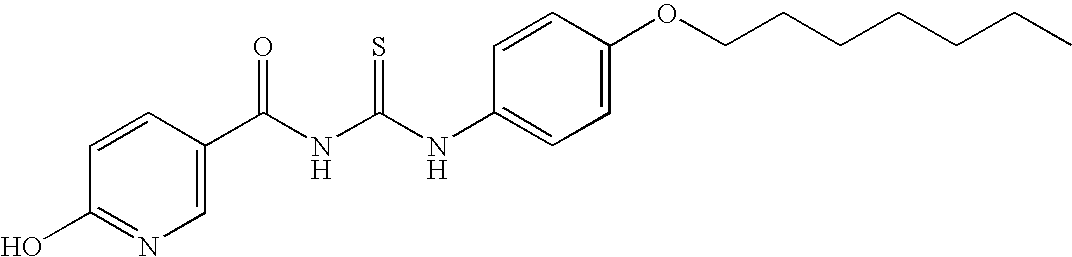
C(NC(NC1=CC=C(OCCCCCCC)C=C1)=S)(=O)C1=CN=C(O)C=C1
